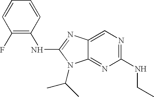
C1(F)=C(NC2=NC3=CN=C(NCC)N=C3N2C(C)C)C=CC=C1
